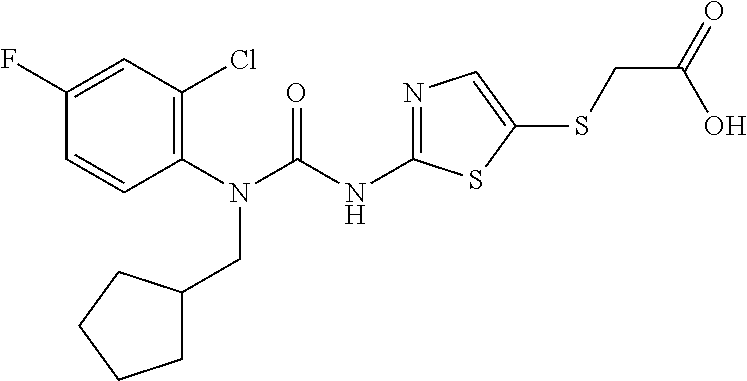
C1(N(CC2CCCC2)C(=O)NC2=NC=C(SCC(O)=O)S2)=C(Cl)C=C(F)C=C1
